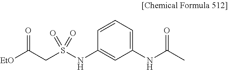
[EtO]C(CS(NC1=CC(NC(C)=O)=CC=C1)(=O)=O)=O
